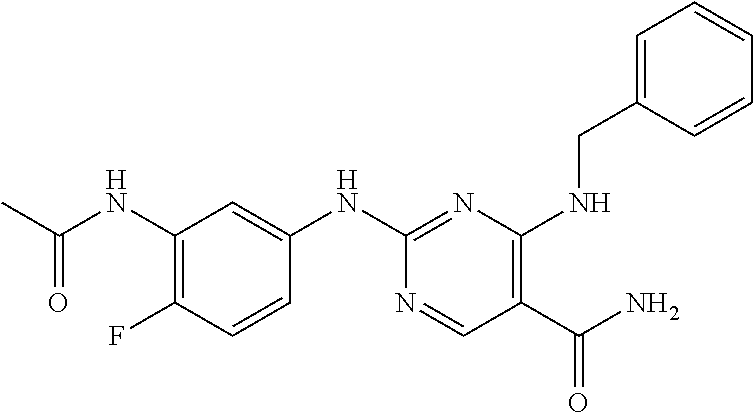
O=C(C)NC1=C(F)C=CC(NC2=NC(NCC3=CC=CC=C3)=C(C(N)=O)C=N2)=C1
